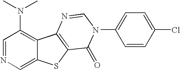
C12=CN=CC(N(C)C)=C1C1=C(S2)C(=O)N(C2=CC=C(Cl)C=C2)C=N1
